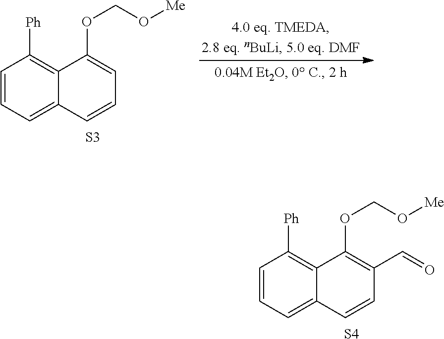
C1=CC=C2C(=C1[Ph])C(OCO[Me])=CC=C2.[S3].C1=CC=C2C(=C1[Ph])C(OCO[Me])=C(C=O)C=C2.[S4]
